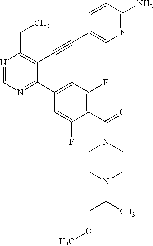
N1=CN=C(C2=CC(F)=C(C(=O)N3CCN(C(COC)C)CC3)C(F)=C2)C(C#CC2=CN=C(N)C=C2)=C1CC
